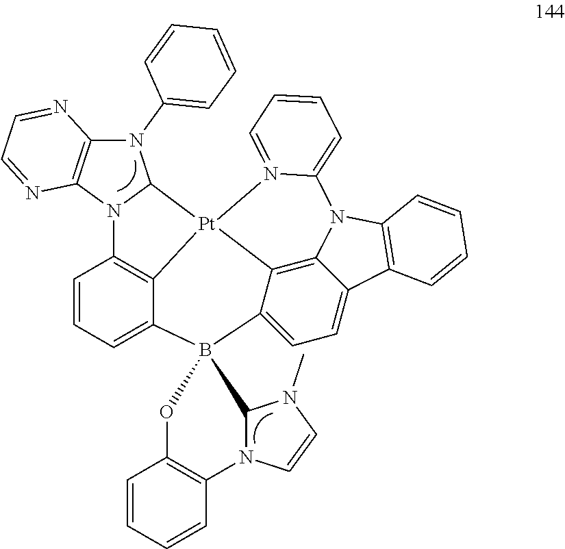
N1(C2=CC=CC=C2)C2=C(N3C1[Pt]14C5=C3C=CC=C5B3(C5=CC=C6C(=C15)N(C1=C6C=CC=C1)C1=CC=CC=N41)OC1=C(C=CC=C1)N1C3N(C)C=C1)N=CC=N2
